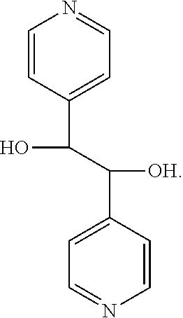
C1=CC(C(C(C2=CC=NC=C2)[OH])O)=CC=N1
